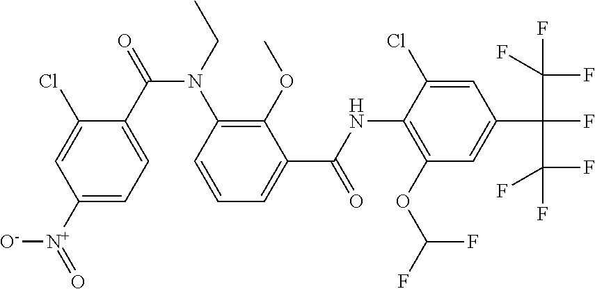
C1([N+](=O)[O-])=CC=C(C(=O)N(CC)C2=C(OC)C(C(NC3=C(OC(F)F)C=C(C(F)(C(F)(F)F)C(F)(F)F)C=C3Cl)=O)=CC=C2)C(Cl)=C1
